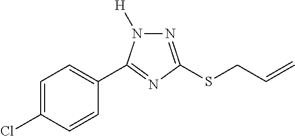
N1=C(SCC=C)N=C(C2=CC=C(Cl)C=C2)N1[H]
